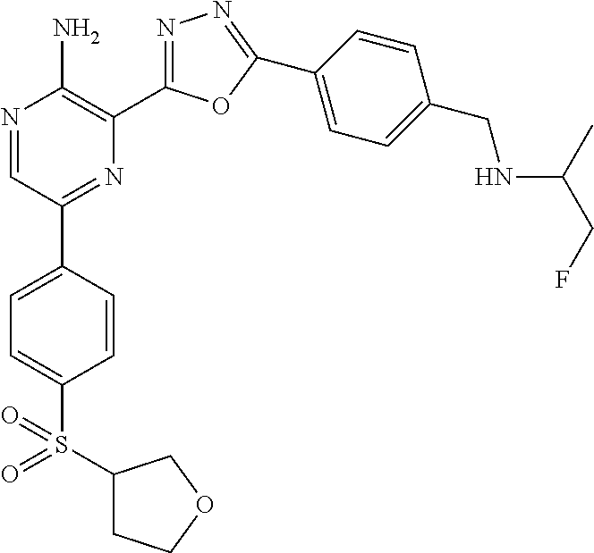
N1=CC(C2=CC=C(S(=O)(C3CCOC3)=O)C=C2)=NC(C2=NN=C(C3=CC=C(CNC(CF)C)C=C3)O2)=C1N
